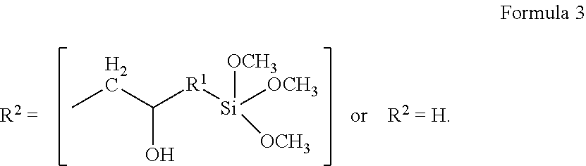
CCC([R1][Si]([OCH3])([OCH3])[OCH3])O
